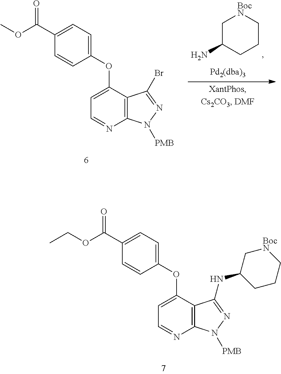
C1=C(OC2=CC=C(C(=O)OC)C=C2)C2=C(N=C1)N([PMB])N=C2Br.C1C(N)CCC[BocN]1.C1=C(OC2=CC=C(C(=O)OCC)C=C2)C2=C(N=C1)N([PMB])N=C2NC1CCC[BocN]C1
